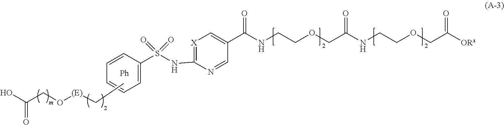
OC(CO[(E)]CC)=O.C1=CC(S(NC2=[X]C=C(C(NCCOCC(NCCOCC([ORx])=O)=O)=O)C=N2)(=O)=O)=CC=C1
